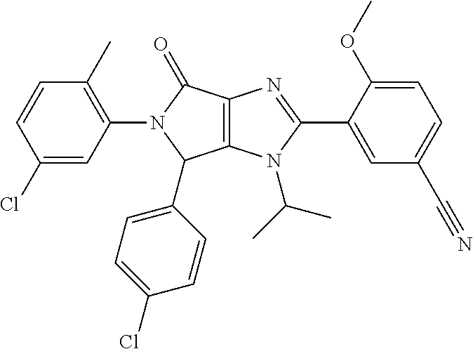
C12=C(N(C(C)C)C(C3=CC(C#N)=CC=C3OC)=N1)C(C1=CC=C(Cl)C=C1)N(C1=C(C)C=CC(Cl)=C1)C2=O
